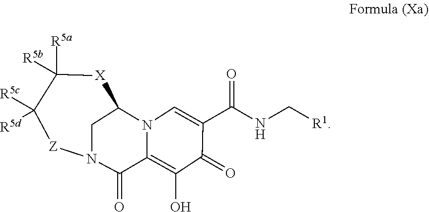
[R1]CNC(C1=CN2C(=C(O)C1=O)C(=O)N1[Z]C([R5c])([R5d])C([R5b])([R5a])[X]C2C1)=O
